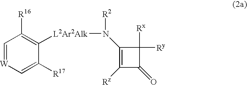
C1([Rz])=C(N([R2])[L2Ar2Alk]C2=C([R16])C=[W]C=C2[R17])C([Rx])([Ry])C1=O
